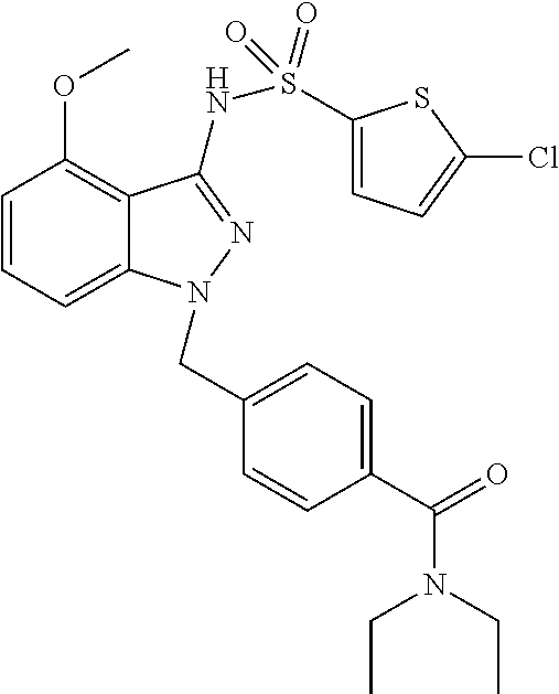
C1=CC=C2C(=C1OC)C(NS(=O)(=O)C1=CC=C(Cl)S1)=NN2CC1=CC=C(C(N(CC)CC)=O)C=C1
